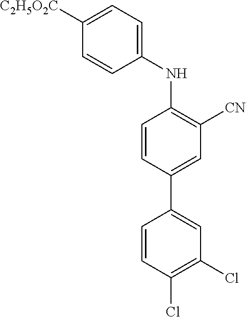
C1=CC(Cl)=C(Cl)C=C1C1=CC([CN])=C(NC2=CC=C([C2H5O2C])C=C2)C=C1
